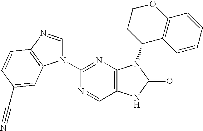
C12=C(N=C(N3C=NC4=C3C=C(C#N)C=C4)N=C1)N(C1C3=C(OCC1)C=CC=C3)C(=O)N2
